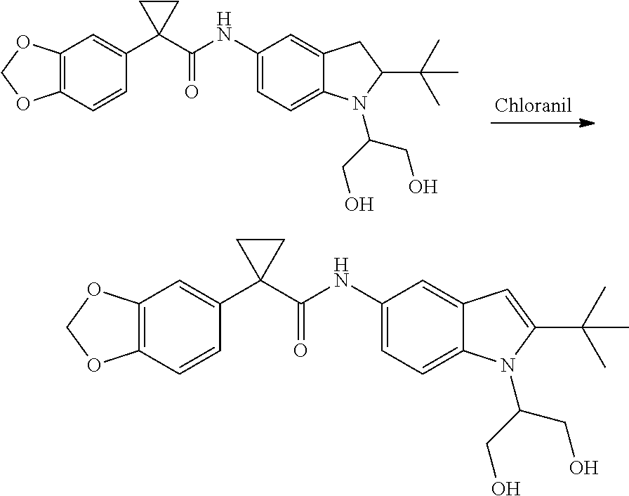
C12=C(C=CC(C3(C(NC4=CC=C5C(=C4)CC(C(C)(C)C)N5C(CO)CO)=O)CC3)=C1)OCO2.C12=C(C=CC(C3(C(NC4=CC=C5C(=C4)C=C(C(C)(C)C)N5C(CO)CO)=O)CC3)=C1)OCO2
